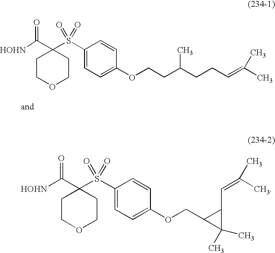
[HOHN]C(C1(S(C2=CC=C(OCCC(CCC=C(C)C)C)C=C2)(=O)=O)CCOCC1)=O.[HOHN]C(C1(S(C2=CC=C(OCC3C(C)(C)C3C=C(C)C)C=C2)(=O)=O)CCOCC1)=O
